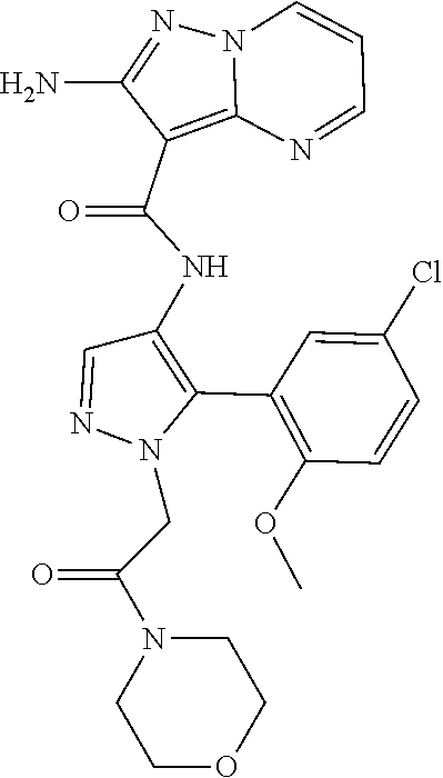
C1(C2=C(NC(C3=C4N(N=C3N)C=CC=N4)=O)C=NN2CC(N2CCOCC2)=O)=C(OC)C=CC(Cl)=C1
